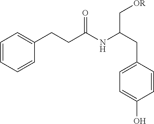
C1=CC=CC(CCC(NC(CC2=CC=C(O)C=C2)C[OR])=O)=C1
